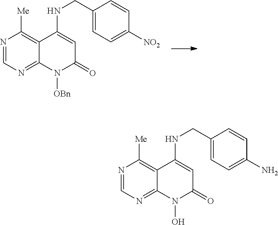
N1=CN=C2C(=C1[Me])C(NCC1=CC=C([NO2])C=C1)=CC(=O)N2[OBn].N1=CN=C2C(=C1[Me])C(NCC1=CC=C(N)C=C1)=CC(=O)N2O
